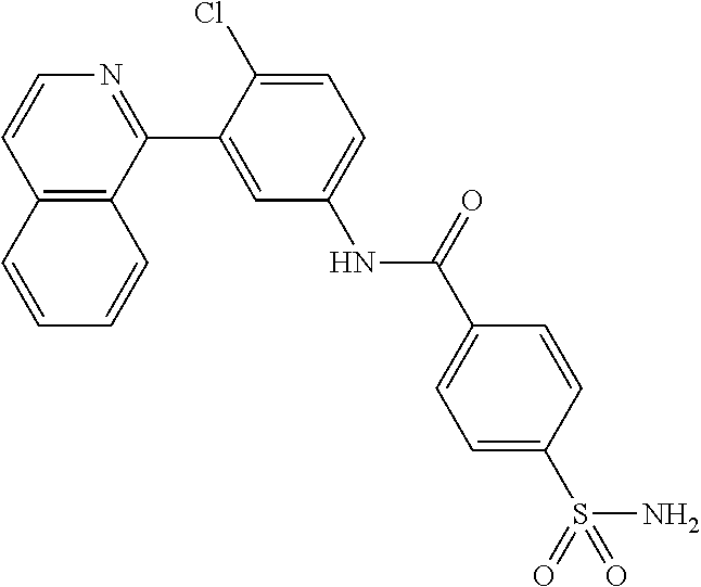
C12=C(C(C3=CC(NC(C4=CC=C(S(=O)(N)=O)C=C4)=O)=CC=C3Cl)=NC=C1)C=CC=C2
